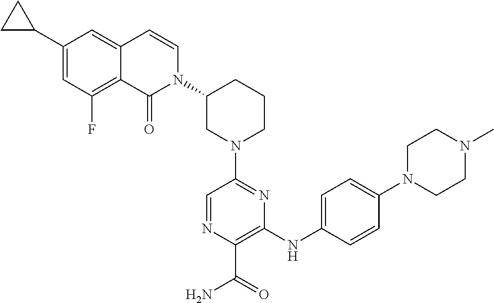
N1(C2=NC(NC3=CC=C(N4CCN(C)CC4)C=C3)=C(C(=O)N)N=C2)CCCC(N2C=CC3=CC(C4CC4)=CC(F)=C3C2=O)C1
